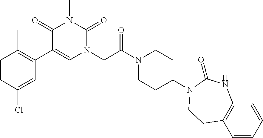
C1(C2=C(C)C=CC(Cl)=C2)=CN(CC(N2CCC(N3C(=O)NC4=C(C=CC=C4)CC3)CC2)=O)C(=O)N(C)C1=O
